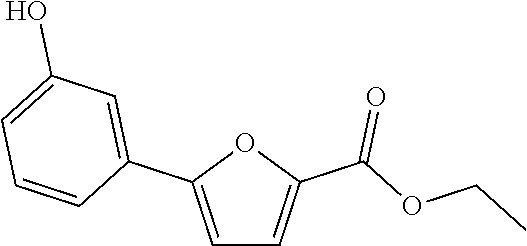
C1=C(C2=CC(O)=CC=C2)OC(C(OCC)=O)=C1
